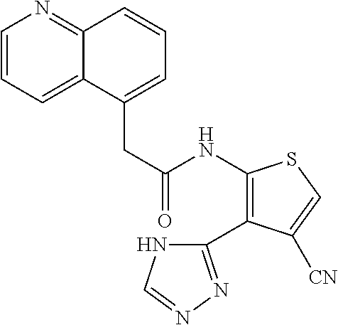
C(C(NC1=C(C2=NN=CN2)C([CN])=CS1)=O)C1=CC=CC2=NC=CC=C12
